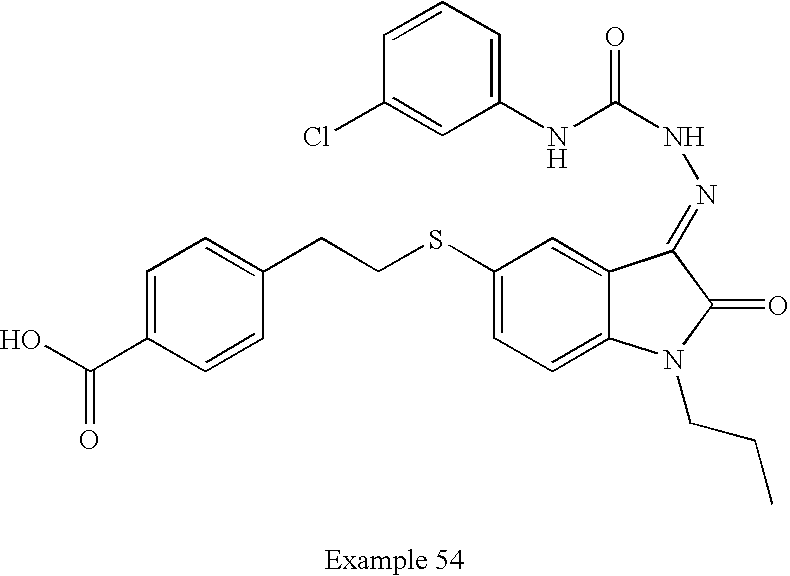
C1=C(C(O)=O)C=CC(CCSC2=CC=C3C(=C2)C(=NNC(=O)NC2=CC=CC(Cl)=C2)C(=O)N3CCC)=C1
